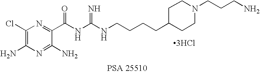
C1(Cl)=C(N)N=C(N)C(C(NC(NCCCCC2CCN(CCCN)CC2)=N)=O)=N1.[3HCl]
